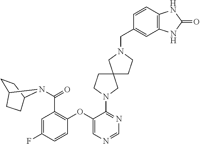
C1(OC2=C(C(=O)N3C4CCC3CC4)C=C(F)C=C2)=CN=CN=C1N1CCC2(C1)CCN(CC1=CC3=C(C=C1)NC(=O)N3)C2
